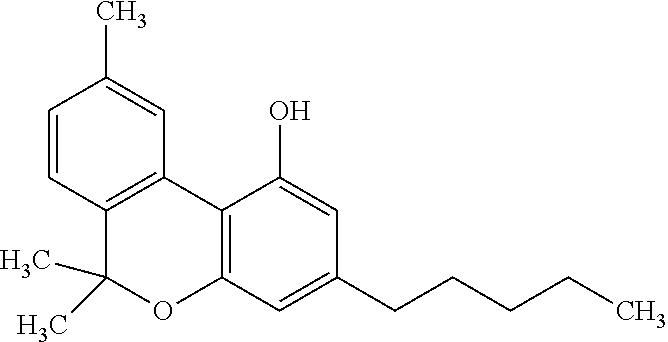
C1=CC2=C(C=C1C)C1=C(OC2(C)C)C=C(CCCCC)C=C1O
